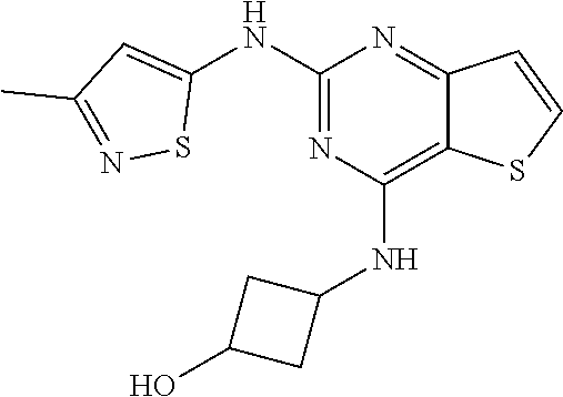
C1(NC2=CC(C)=NS2)=NC(NC2CC(O)C2)=C2C(=N1)C=CS2
